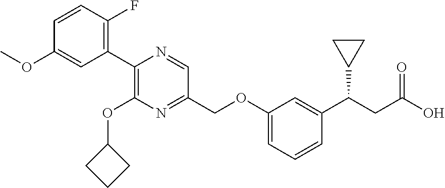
C1(C2=C(OC3CCC3)N=C(COC3=CC=CC(C(CC(O)=O)C4CC4)=C3)C=N2)=C(F)C=CC(OC)=C1
